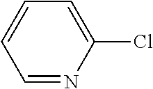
C1=CC=C(Cl)N=C1
